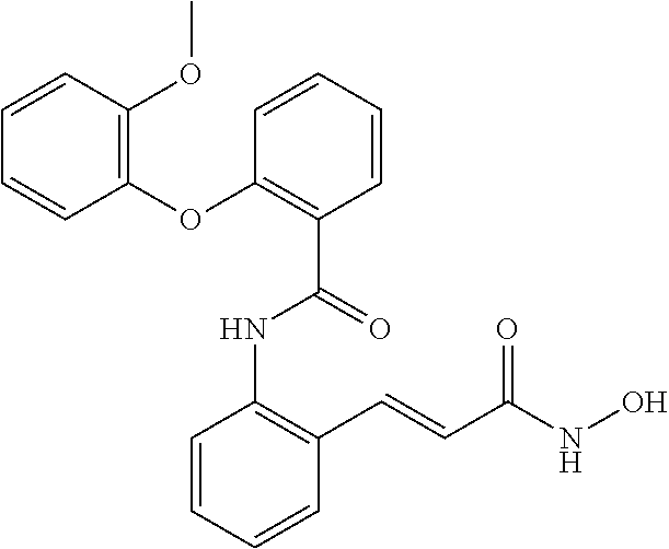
C1=CC=CC(C=CC(NO)=O)=C1NC(=O)C1=C(OC2=C(OC)C=CC=C2)C=CC=C1
